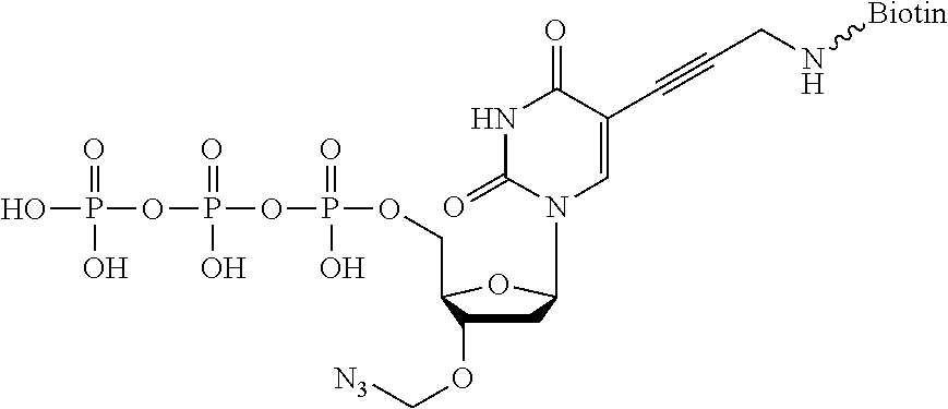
C1C(OC[N3])C(COP(=O)(O)OP(=O)(O)OP(O)(=O)O)OC1N1C=C(C#CCN[Biotin])C(=O)NC1=O
